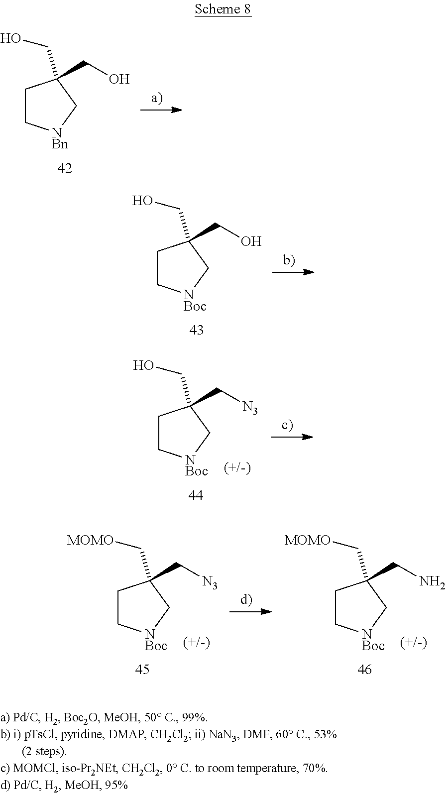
C1C[NBn]CC1(CO)CO.C1C[NBoc]CC1(CO)CO.C1C[NBoc]CC1(CO)C[N3].C1C[NBoc]CC1(C[MOMO])C[N3].C1C[NBoc]CC1(C[MOMO])CN
